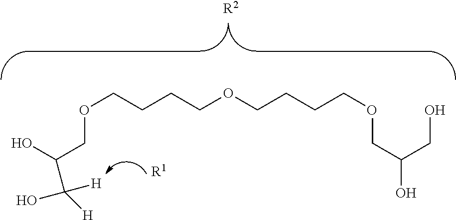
OC(COCCCCOCCCCOCC(O)CO)C([H])([H])O.[R2].[R1]
